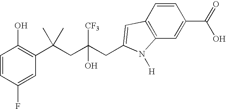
C1=CC(F)=CC(C(CC([CF3])(O)CC2=CC3=C(C=C(C(=O)O)C=C3)N2[H])(C)C)=C1O
